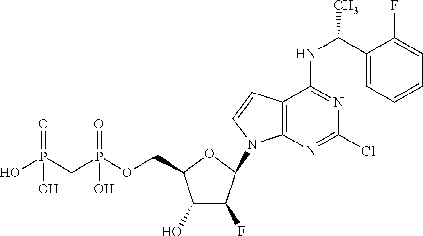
C1(O)C(F)C(N2C3=C(C=C2)C(NC(C2=CC=CC=C2F)C)=NC(Cl)=N3)OC1COP(CP(O)(=O)O)(=O)O
